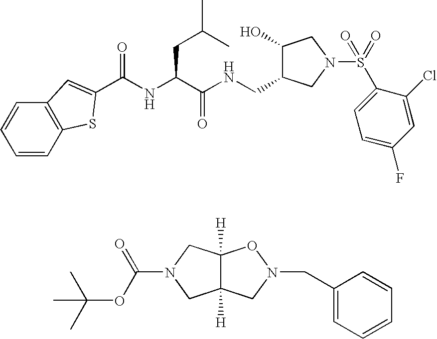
C1=CC2=C(C=C1)C=C(C(NC(C(NCC1C(O)CN(S(=O)(=O)C3=CC=C(F)C=C3Cl)C1)=O)CC(C)C)=O)S2.C1(CN2OC3([H])C([H])(C2)CN(C(OC(C)(C)C)=O)C3)=CC=CC=C1
